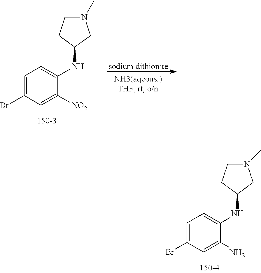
C1=C(Br)C=C(N)C(NC2CN(C)CC2)=C1.C1=C(Br)C=C([NO2])C(NC2CN(C)CC2)=C1.[sodium dithionite]
